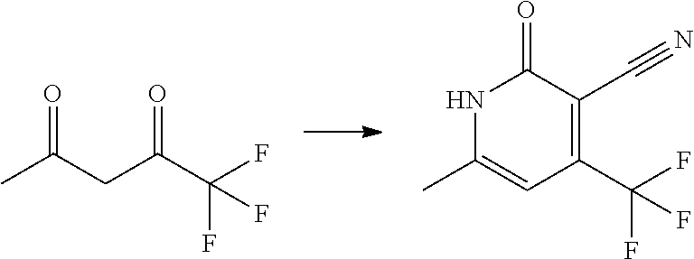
N1C(C)=CC(C(F)(F)F)=C(C#N)C1=O.CC(CC(C(F)(F)F)=O)=O
